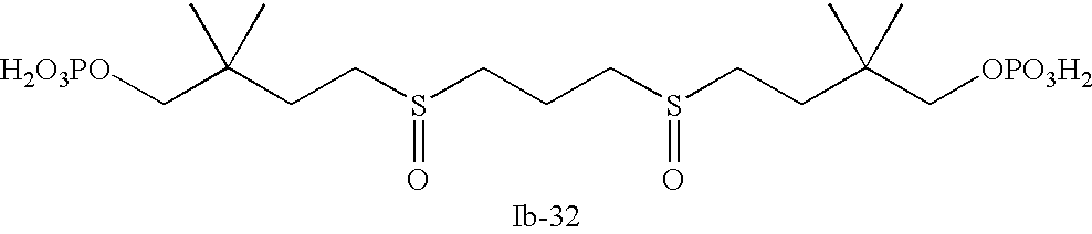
C(C(CCS(CCCS(CCC(C[OPO3H2])(C)C)=O)=O)(C)C)[H2O3PO]
